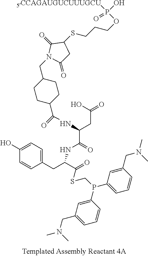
C1(CC(C(=O)SCP(C2=CC=CC(CN(C)C)=C2)C2=CC(CN(C)C)=CC=C2)NC(C(NC(=O)C2CCC(CN3C(=O)C(SCCCOP([5CCAGAUGUCUUUGCU])(O)=O)CC3=O)CC2)CC(=O)O)=O)=CC=C(O)C=C1
